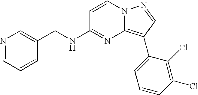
C1(CNC2=NC3=C(C4=CC=CC(Cl)=C4Cl)C=NN3C=C2)=CN=CC=C1
